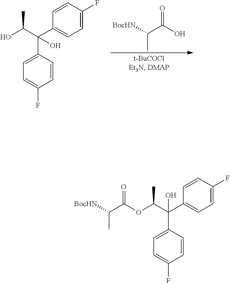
O(C(C)C(C1=CC=C(F)C=C1)(C1=CC=C(F)C=C1)O)C(C([BocHN])C)=O.[BocHN]C(C(O)=O)C.OC(C)C(C1=CC=C(F)C=C1)(C1=CC=C(F)C=C1)O
